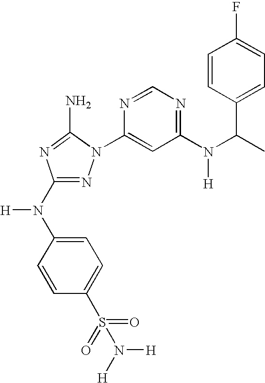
N1=C(N(C2=CC=C(S(=O)(=O)N([H])[H])C=C2)[H])N=C(N)N1C1=CC(N(C(C2=CC=C(F)C=C2)C)[H])=NC=N1
